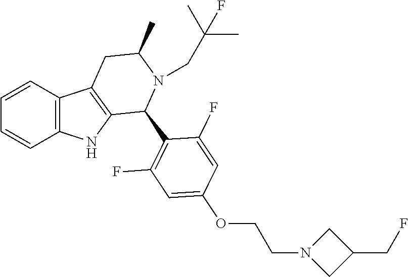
C1=CC2=C(C=C1)NC1=C2CC(C)N(CC(C)(C)F)C1C1=C(F)C=C(OCCN2CC(CF)C2)C=C1F
